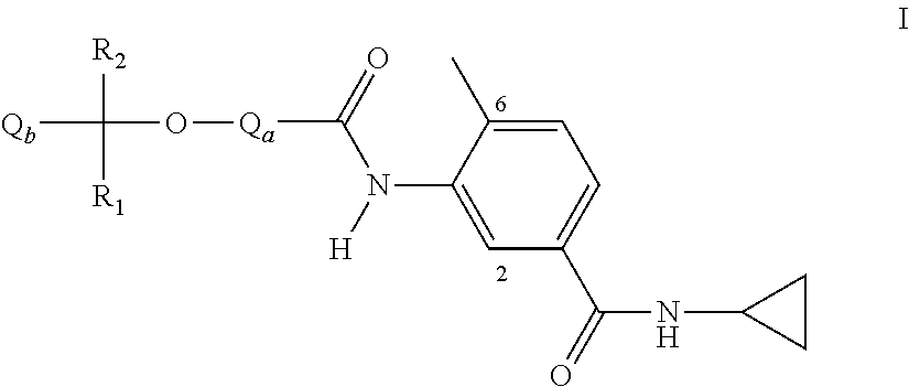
C1=C(C)C(N([H])C(=O)[Qa]OC([R2])([R1])[Qb])=CC(C(=O)NC2CC2)=C1
